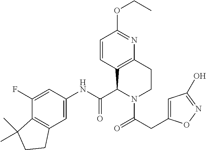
C1(F)=CC(NC(C2C3=C(CCN2C(=O)CC2=CC(O)=NO2)N=C(OCC)C=C3)=O)=CC2=C1C(C)(C)CC2
